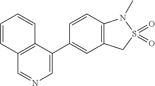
C1=CC=CC2=C1C=NC=C2C1=CC2=C(C=C1)N(C)S(=O)(=O)C2
